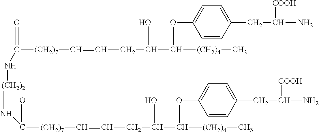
N(C(=O)[(CH2)7]C=CCC(O)C(OC1=CC=C(CC(N)[COOH])C=C1)[(CH2)4]C)[(CH2)2]NC(=O)[(CH2)7]C=CCC(O)C(OC1=CC=C(CC(N)[COOH])C=C1)[(CH2)4]C
